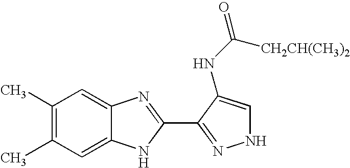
C12=CC(C)=C(C)C=C1N=C(C1=NNC=C1NC(=O)[CH2CH(CH3)2])N2
